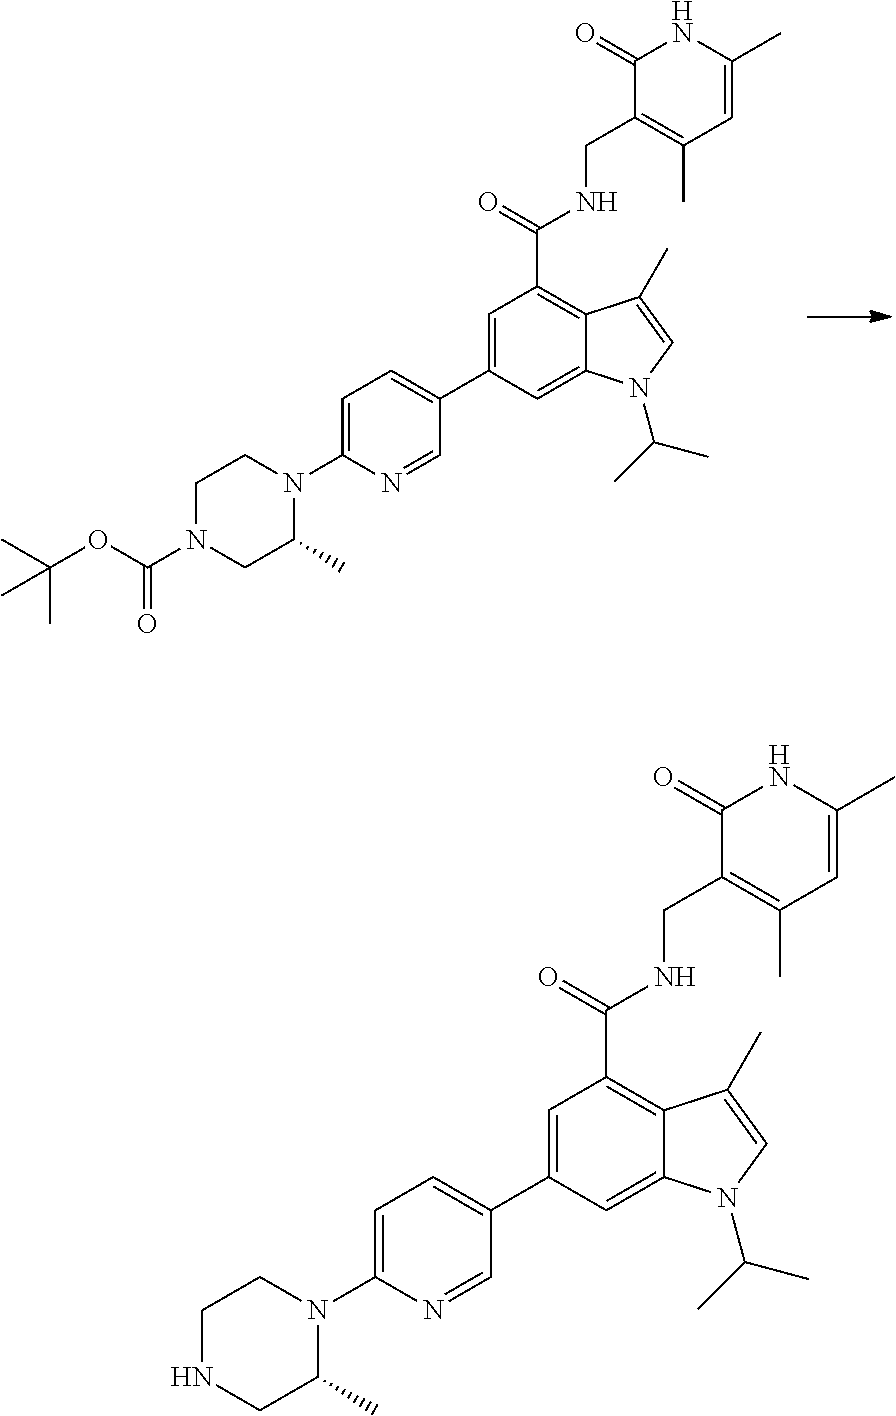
C1=C(C2=CC=C(N3CCN(C(OC(C)(C)C)=O)CC3C)N=C2)C=C2C(=C1C(=O)NCC1=C(C)C=C(C)NC1=O)C(C)=CN2C(C)C.C1=C(C2=CC=C(N3CCNCC3C)N=C2)C=C2C(=C1C(=O)NCC1=C(C)C=C(C)NC1=O)C(C)=CN2C(C)C
